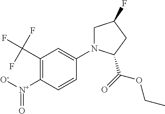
C1([N+]([O-])=O)=C(C(F)(F)F)C=C(N2CC(F)CC2C(OCC)=O)C=C1
